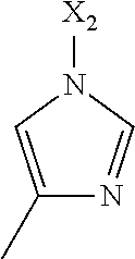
[X2]N1C=C(C)N=C1
